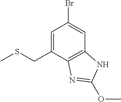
C12=C(C(CSC)=CC(Br)=C1)N=C(OC)N2
